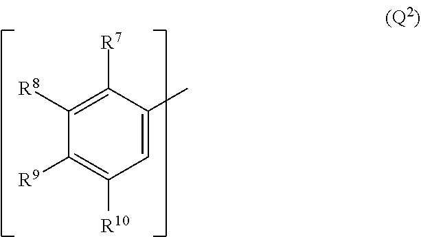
C1=C(C)C([R7])=C([R8])C([R9])=C1[R10]
